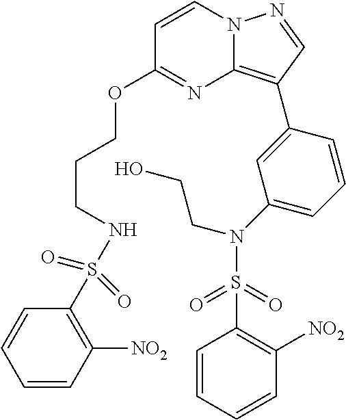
O(C1=NC2=C(C3=CC(N(S(C4=C([NO2])C=CC=C4)(=O)=O)CCO)=CC=C3)C=NN2C=C1)CCCNS(C1=C([NO2])C=CC=C1)(=O)=O
